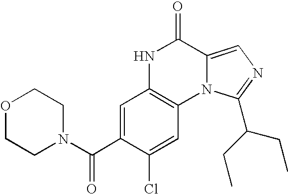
C1=C(C(N2CCOCC2)=O)C(Cl)=CC2=C1NC(=O)C1=CN=C(C(CC)CC)N21
